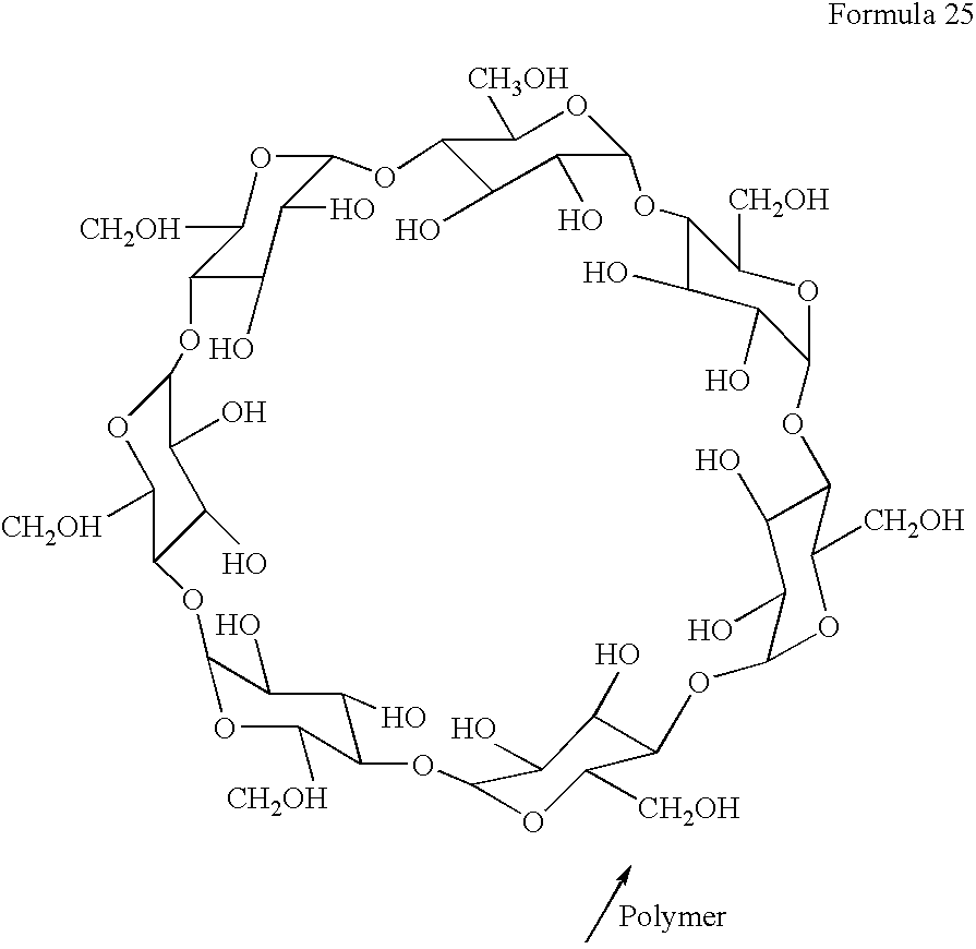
C12C(O)C(O)C(OC1[CH3OH])OC1C([CH2OH])OC(C(O)C1O)OC1C(O)C(O)C(OC1[CH2OH])OC1C([CH2OH])OC(C(O)C1O)OC1C(O)C(O)C(OC1[CH2OH])OC1C([CH2OH])OC(OC3C([CH2OH])OC(O2)C(O)C3O)C(O)C1O
